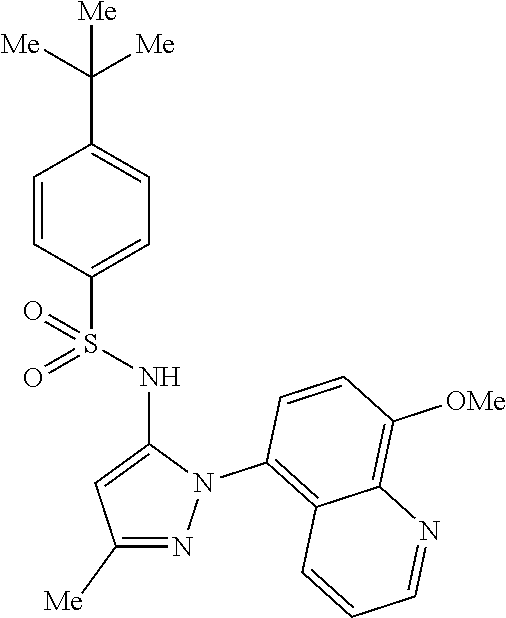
C1=CC(S(NC2=CC([Me])=NN2C2=C3C(=C([OMe])C=C2)N=CC=C3)(=O)=O)=CC=C1C([Me])([Me])[Me]
